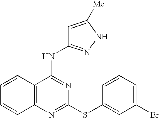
C1=CC2=C(C=C1)N=C(SC1=CC(Br)=CC=C1)N=C2NC1=NNC([Me])=C1
